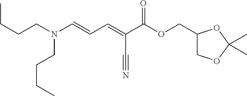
N(CCCC)(C=CC=C(C(OCC1COC(C)(C)O1)=O)C#N)CCCC
